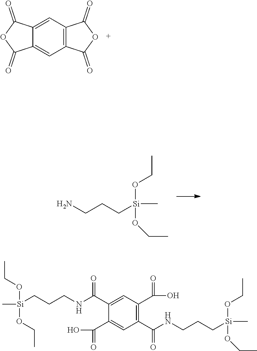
C1=C2C(=O)OC(=O)C2=CC2=C1C(=O)OC2=O.CCO[Si](CCCN)(OCC)C.CCO[Si](OCC)(C)CCCNC(C1=CC(C(=O)O)=C(C(NCCC[Si](OCC)(OCC)C)=O)C=C1C(=O)O)=O
